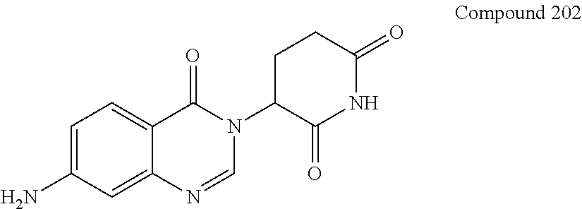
C1(N)=CC=C2C(=C1)N=CN(C1CCC(=O)NC1=O)C2=O
